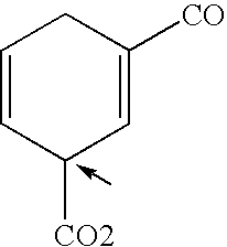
C1=CC([CO2])C=C([CO])C1
